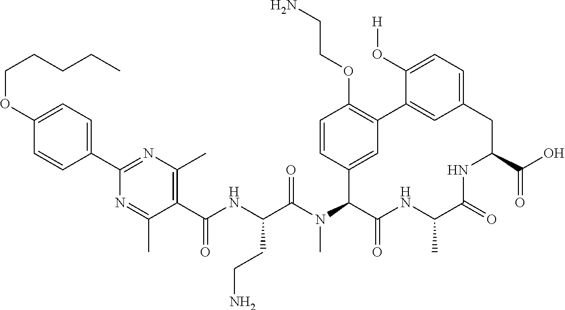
C1(OCCCCC)=CC=C(C2=NC(C)=C(C(NC(C(N(C3C(=O)NC(C)C(=O)NC(C(O)=O)CC4=CC=C(O[H])C(=C4)C4=C(OCCN)C=CC3=C4)C)=O)CCN)=O)C(C)=N2)C=C1
